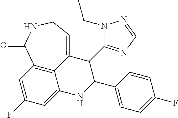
C1=C(F)C=C2C3=C1C(=O)NCC=C3C(C1=NC=NN1CC)C(C1=CC=C(F)C=C1)N2
